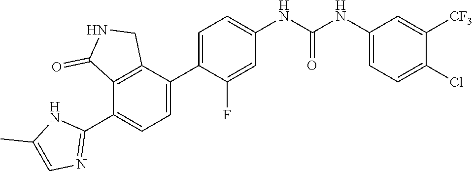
C1=C(C2=CC=C(NC(NC3=CC=C(Cl)C([CF3])=C3)=O)C=C2F)C2=C(C(C3=NC=C(C)N3)=C1)C(=O)NC2
